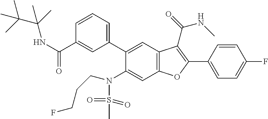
C1=CC(C2=C(C(=O)NC)C3=C(C=C(N(S(C)(=O)=O)CCCF)C(C4=CC=CC(C(NC(C(C)(C)C)(C)C)=O)=C4)=C3)O2)=CC=C1F
